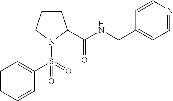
C1(S(=O)(N2C(C(NCC3=CC=NC=C3)=O)CCC2)=O)=CC=CC=C1
